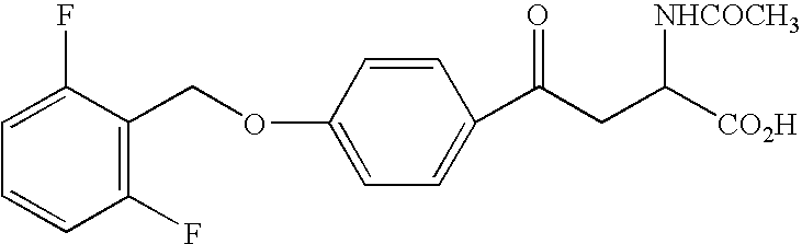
C1(F)=CC=CC(F)=C1COC1=CC=C(C(CC([CO2H])[NHCOCH3])=O)C=C1
